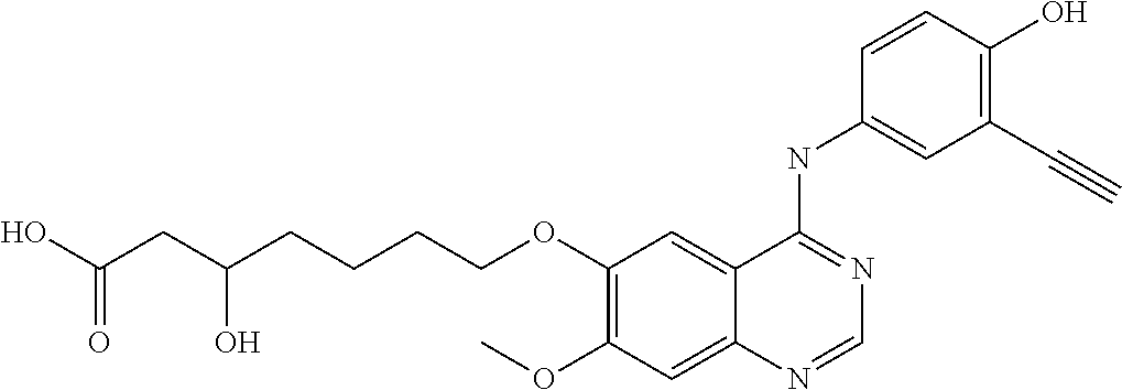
C1(OCCCCC(CC(O)=O)O)=C(OC)C=C2C(=C1)C(NC1=CC(C#C)=C(O)C=C1)=NC=N2
